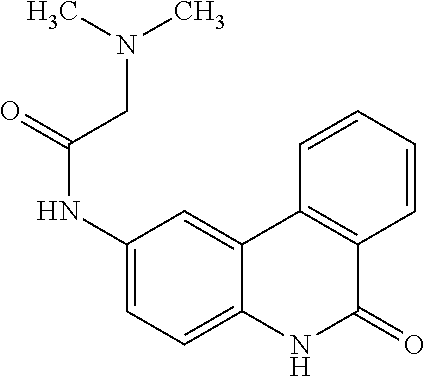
C1(NC(=O)CN(C)C)=CC=C2C(=C1)C1=C(C(=O)N2)C=CC=C1
